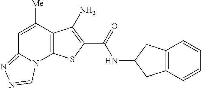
N(C(=O)C1=C(N)C2=C(N3C(=NN=C3)C=C2[Me])S1)C1CC2=C(C1)C=CC=C2
